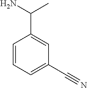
C1=CC=C(C#N)C=C1C(N)C
